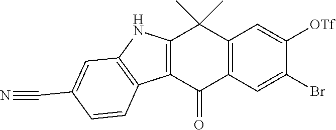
C12=C(C(=O)C3=C(C1(C)C)C=C([OTf])C(Br)=C3)C1=C(N2)C=C(C#N)C=C1
